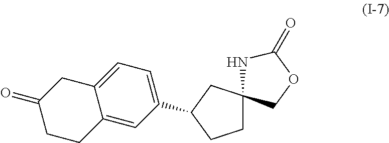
C12=CC=C(C3CC4(CC3)NC(=O)OC4)C=C1CCC(=O)C2
